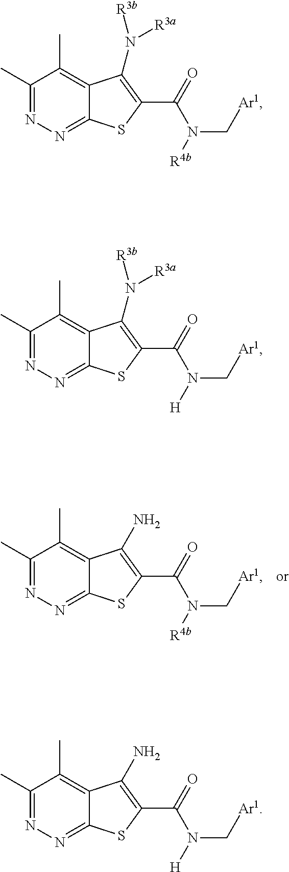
C1(C)=NN=C2C(=C1C)C(N([R3b])[R3a])=C(C(=O)N(C[Ar1])[R4b])S2.C1(C)=NN=C2C(=C1C)C(N([R3b])[R3a])=C(C(=O)N(C[Ar1])[H])S2.C1(C)=NN=C2C(=C1C)C(N)=C(C(=O)N(C[Ar1])[H])S2.C1(C)=NN=C2C(=C1C)C(N)=C(C(=O)N(C[Ar1])[R4b])S2
